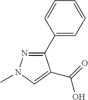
C1(C2=CC=CC=C2)=NN(C)C=C1C(O)=O
